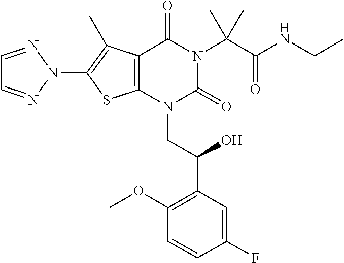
C12=C(N(CC(C3=C(OC)C=CC(F)=C3)O)C(=O)N(C(C(NCC)=O)(C)C)C1=O)SC(N1N=CC=N1)=C2C
